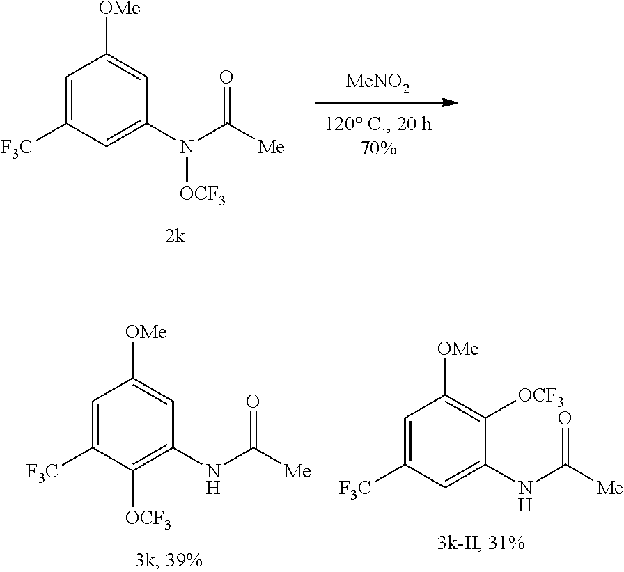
N(C([Me])=O)C1=C([OCF3])C([F3C])=CC([OMe])=C1.N(C([Me])=O)C1=CC([F3C])=CC([OMe])=C1[OCF3].[MeNO2].N(C([Me])=O)([OCF3])C1=CC([F3C])=CC([OMe])=C1
